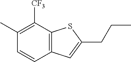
C1(C)=C([CF3])C2=C(C=C1)C=C(CCC)S2
